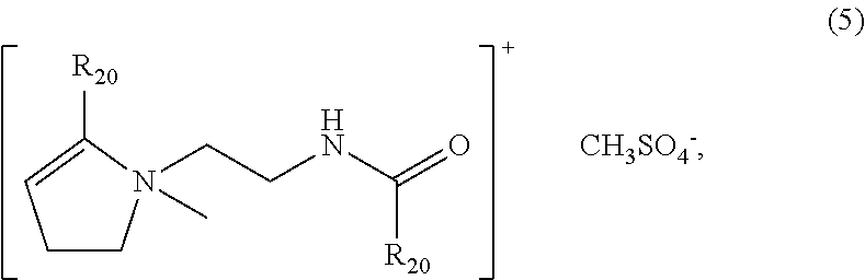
C1CN(CCNC(=O)[R20])(C)C([R20])=C1
